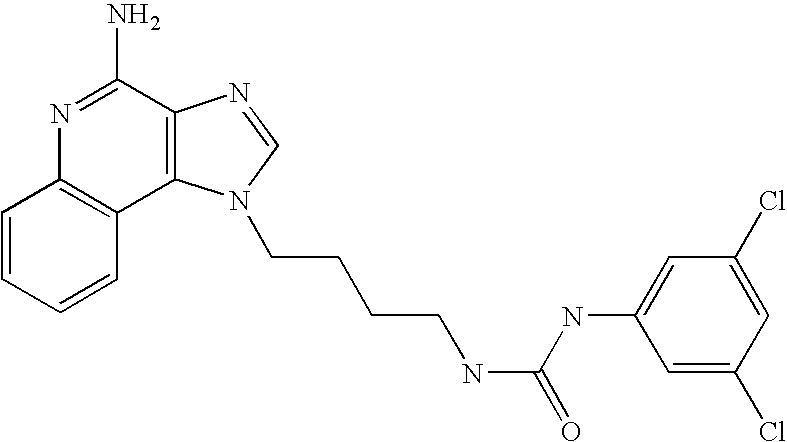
C1=CC=CC2=C1N=C(N)C1=C2N(CCCCNC(=O)NC2=CC(Cl)=CC(Cl)=C2)C=N1
